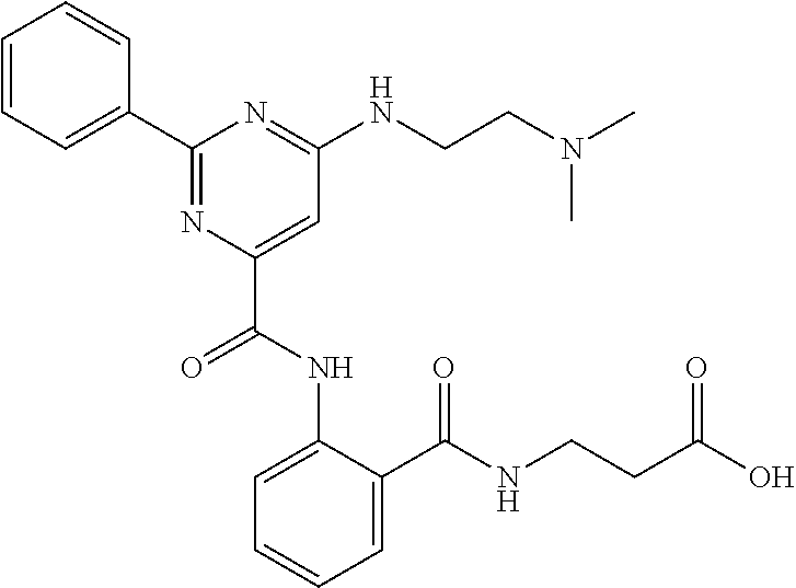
C1=CC(C2=NC(C(NC3=CC=CC=C3C(NCCC(O)=O)=O)=O)=CC(NCCN(C)C)=N2)=CC=C1
